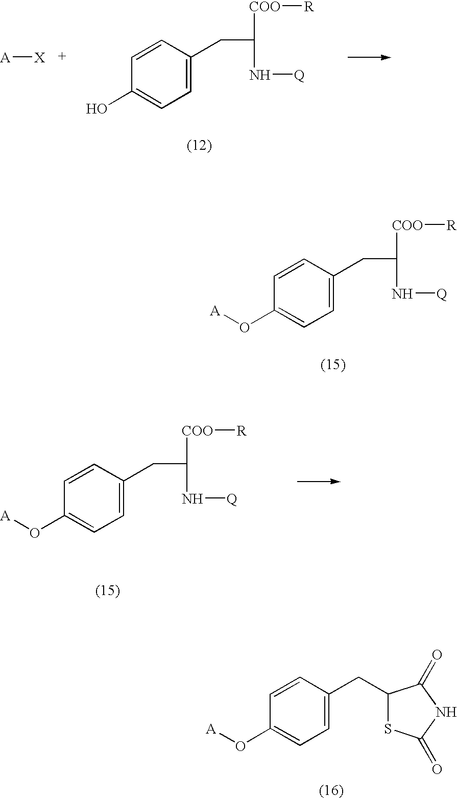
C1(O[A])=CC=C(CC(N[Q])[COO][R])C=C1.C1(O[A])=CC=C(CC(N[Q])[COO][R])C=C1.C1(O[A])=CC=C(CC2SC(=O)NC2=O)C=C1.C1(O)=CC=C(CC(N[Q])[COO][R])C=C1.[A][X]
